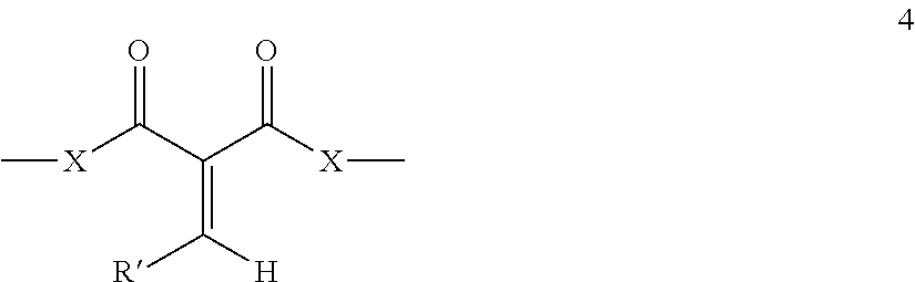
C[X]C(C(C([X]C)=O)=C([H])[R])=O
